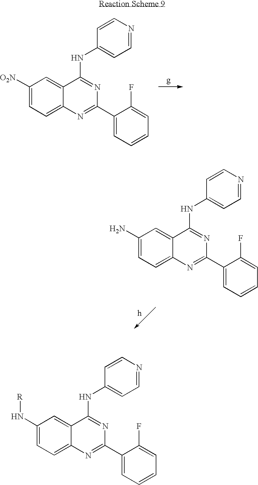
C1([O2N])=CC=C2C(=C1)C(NC1=CC=NC=C1)=NC(C1=CC=CC=C1F)=N2.C1(N)=CC=C2C(=C1)C(NC1=CC=NC=C1)=NC(C1=CC=CC=C1F)=N2.C1(N[R])=CC=C2C(=C1)C(NC1=CC=NC=C1)=NC(C1=CC=CC=C1F)=N2
